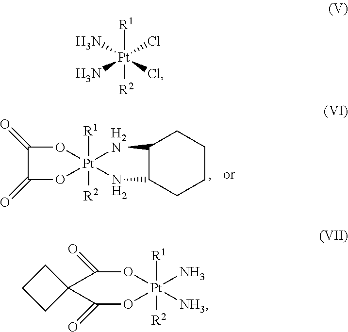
[R1][Pt]12([R2])([H2N]C3C(N1)CCCC3)OC(=O)C(=O)O2.[R1][Pt]1([R2])(N)([NH3])OC(=O)C2(C(=O)O1)CCC2.[R1][Pt]([R2])(Cl)(N)(N)Cl
